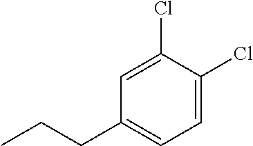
C1=C(Cl)C(Cl)=CC=C1CCC
